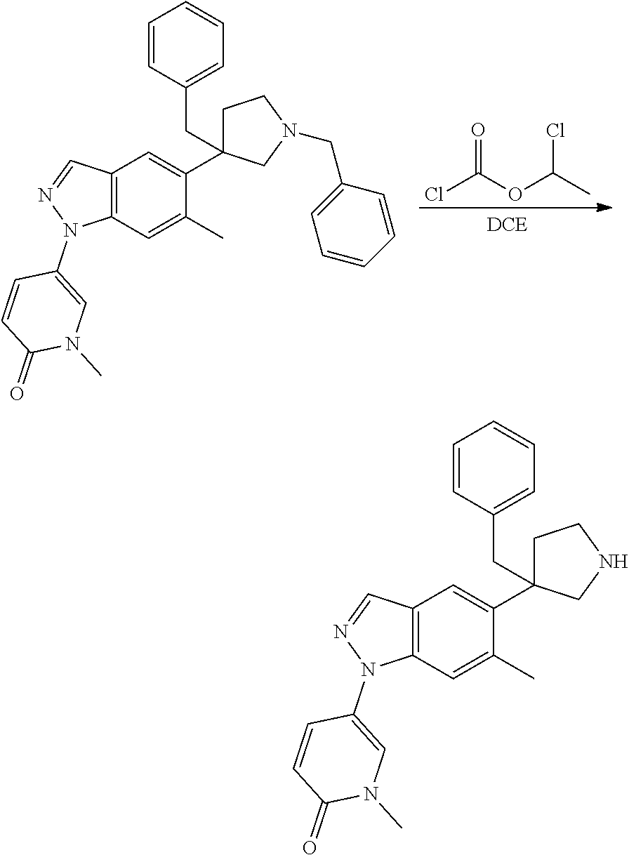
ClC(OC(C)Cl)=O.C12=C(C=C(C)C(C3(CC4=CC=CC=C4)CCN(CC4=CC=CC=C4)C3)=C1)N(C1=CN(C)C(=O)C=C1)N=C2.C12=C(C=C(C)C(C3(CC4=CC=CC=C4)CCNC3)=C1)N(C1=CN(C)C(=O)C=C1)N=C2
